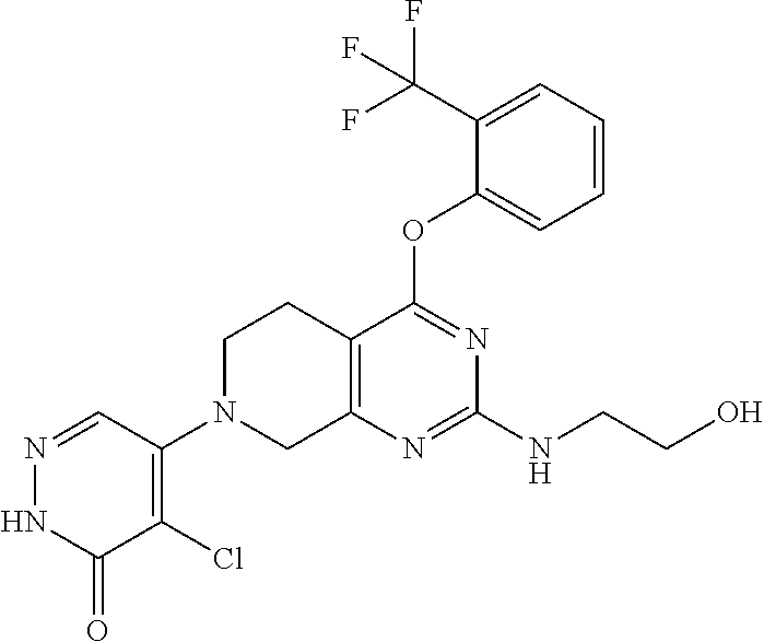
C1(NCCO)=NC2=C(CCN(C3=C(Cl)C(=O)NN=C3)C2)C(OC2=CC=CC=C2C(F)(F)F)=N1
